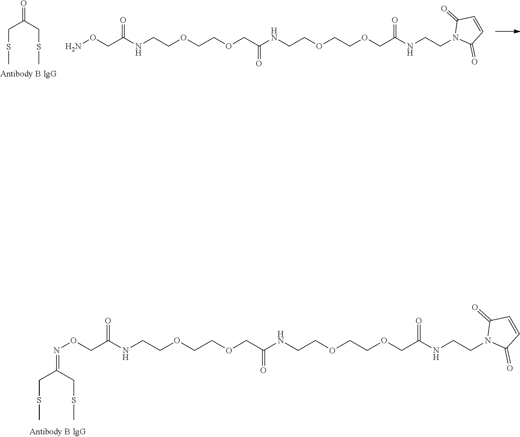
O(CC(NCCOCCOCC(NCCOCCOCC(NCCN1C(=O)C=CC1=O)=O)=O)=O)N=C(CSC)CSC.C(C(=O)CSC)SC.NOCC(NCCOCCOCC(NCCOCCOCC(NCCN1C(=O)C=CC1=O)=O)=O)=O
